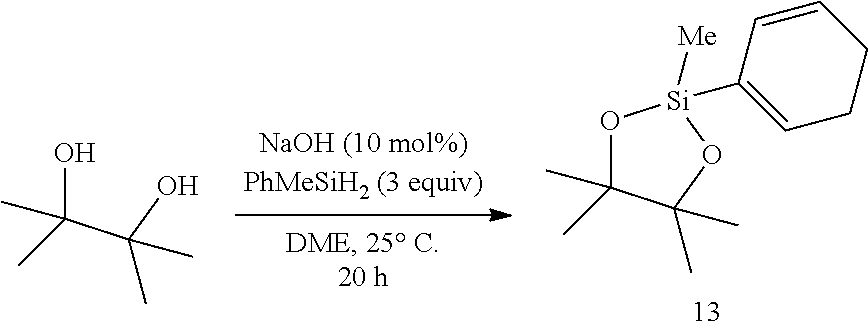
O1C(C)(C)C(C)(C)O[Si]1([Me])C1=CCCC=C1.OC(C(O)(C)C)(C)C
